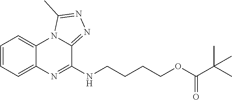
C1=CC=C2C(=C1)N=C(NCCCCOC(C(C)(C)C)=O)C1=NN=C(C)N21
